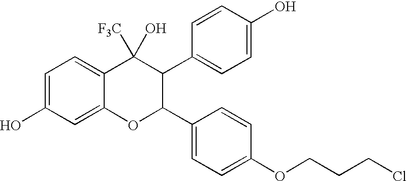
C1=C(O)C=C2C(=C1)C(O)([F3C])C(C1=CC=C(O)C=C1)C(C1=CC=C(OCCCCl)C=C1)O2
